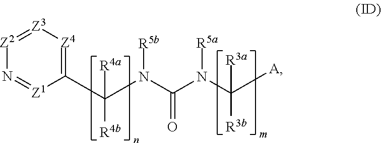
C([R4b])([R4a])(N([R5b])C(N([R5a])C([R3b])([A])[R3a])=O)C1=[Z4][Z3]=[Z2]N=[Z1]1
